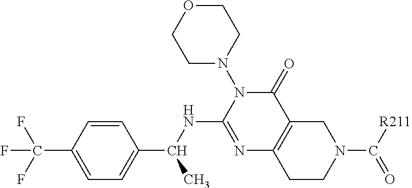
C1=CC(C(F)(F)F)=CC=C1C(NC1=NC2=C(C(=O)N1N1CCOCC1)CN(C([R211])=O)CC2)C
